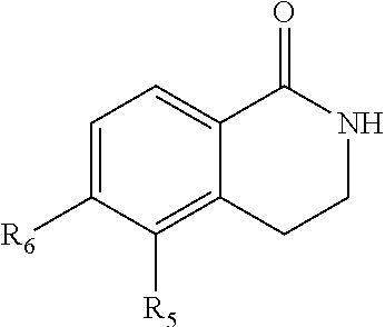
C1=C([R6])C([R5])=C2C(=C1)C(=O)NCC2
